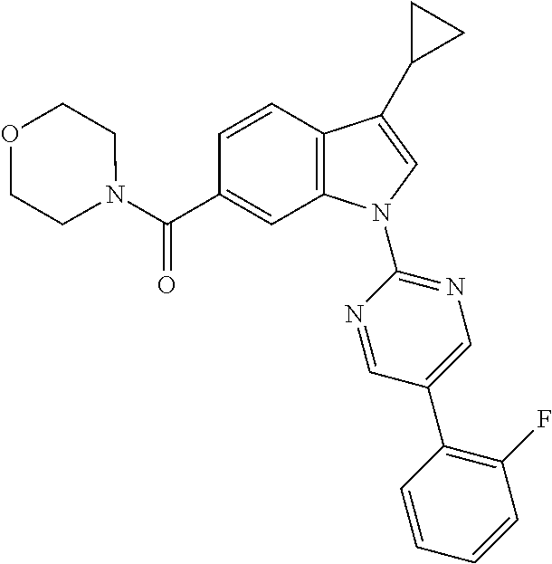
C(C1=CC2=C(C=C1)C(C1CC1)=CN2C1=NC=C(C2=C(F)C=CC=C2)C=N1)(=O)N1CCOCC1
